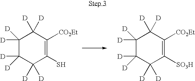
C1([D])([D])C([D])([D])C([D])([D])C(S)=C([CO2Et])C1([D])[D].C1([D])([D])C([D])([D])C([D])([D])C([SO3H])=C([CO2Et])C1([D])[D]
